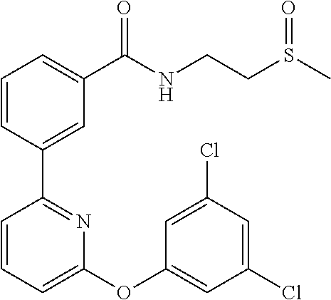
C1=CC(C2=NC(OC3=CC(Cl)=CC(Cl)=C3)=CC=C2)=CC(C(NCCS(C)=O)=O)=C1
